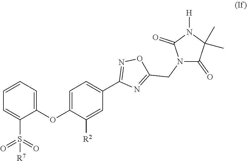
C1(C2=CC=C(OC3=CC=CC=C3S(=O)([R7])=O)C([R2])=C2)=NOC(CN2C(=O)C(C)(C)N([H])C2=O)=N1
